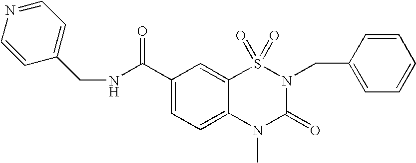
C1(C(NCC2=CC=NC=C2)=O)=CC=C2C(=C1)S(=O)(=O)N(CC1=CC=CC=C1)C(=O)N2C
